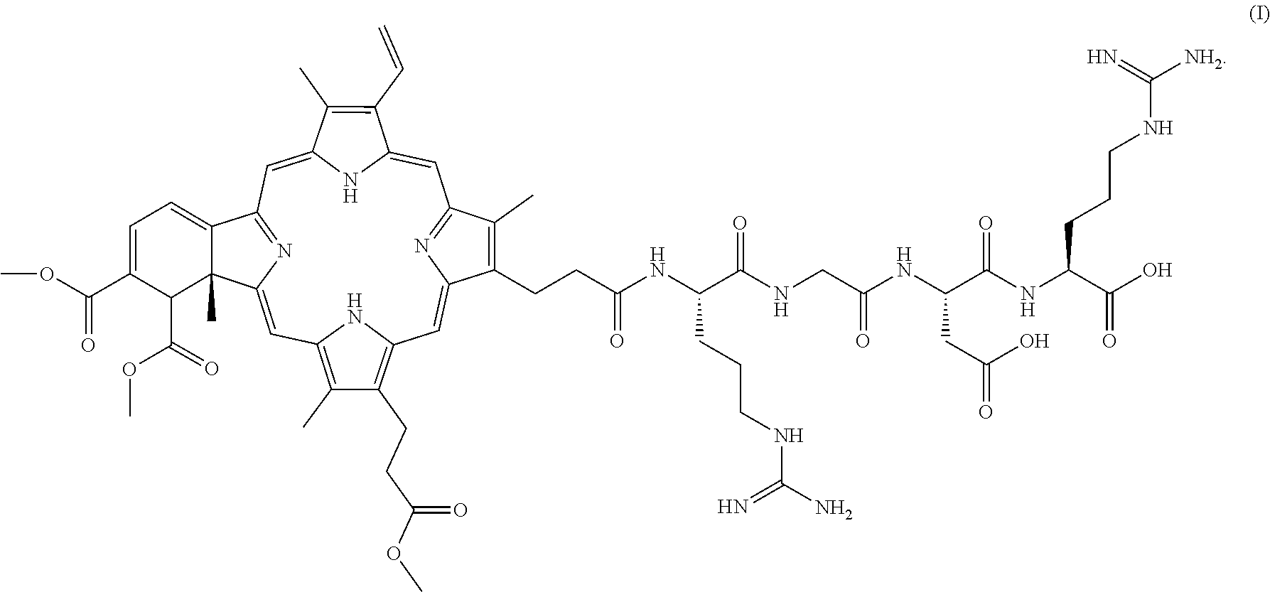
C1=C2NC(=CC3=NC(=CC4=C(C)C(CCC(OC)=O)=C(C=C5N=C1C(C)=C5CCC(NC(C(NCC(NC(C(NC(C(O)=O)CCCNC(=N)[NH2])=O)CC(O)=O)=O)=O)CCCNC(N)=N)=O)N4)C1(C)C3=CC=C(C(OC)=O)C1C(OC)=O)C(C)=C2C=C
